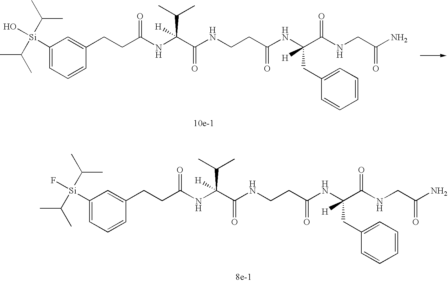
O=C(NC(C(C)C)(C(NCCC(NC(C(NCC(N)=O)=O)(CC1=CC=CC=C1)[H])=O)=O)[H])CCC1=CC([Si](O)(C(C)C)C(C)C)=CC=C1.O=C(NC(C(C)C)(C(NCCC(NC(C(NCC(N)=O)=O)(CC1=CC=CC=C1)[H])=O)=O)[H])CCC1=CC([Si](F)(C(C)C)C(C)C)=CC=C1
